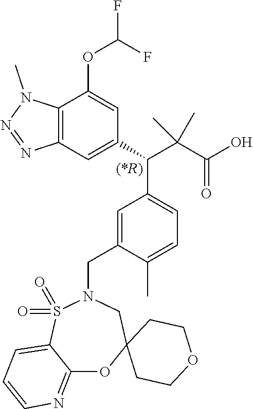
C1=C(CN2S(=O)(=O)C3=CC=CN=C3OC3(C2)CCOCC3)C(C)=CC=C1C(C(C(O)=O)(C)C)C1=CC2=C(C(OC(F)F)=C1)N(C)N=N2
